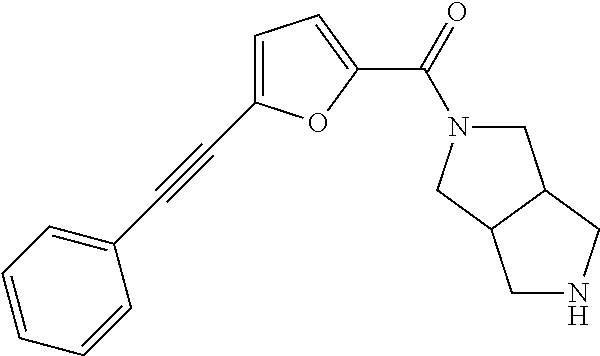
C1=C(C#CC2=CC=CC=C2)OC(C(=O)N2CC3C(C2)CNC3)=C1
